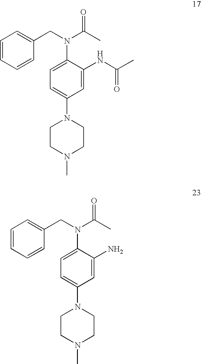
C1=CC=CC(CN(C(C)=O)C2=CC=C(N3CCN(C)CC3)C=C2NC(C)=O)=C1.C1=CC=CC(CN(C(C)=O)C2=CC=C(N3CCN(C)CC3)C=C2N)=C1
